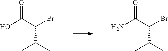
OC(C(Br)C(C)C)=O.NC(C(Br)C(C)C)=O
